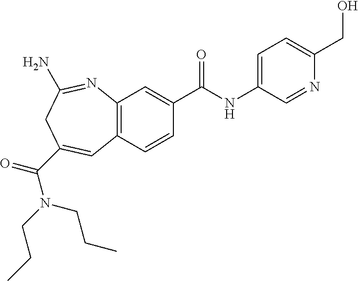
C12=C(C=CC(C(NC3=CC=C(CO)N=C3)=O)=C1)C=C(C(N(CCC)CCC)=O)CC(N)=N2
